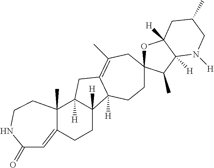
C1CC2([H])C([H])(CC3=C(C)CC4(OC5([H])C([H])(C4C)N([H])CC(C)C5)CCC23[H])C2(C)C1=CC(=O)NCC2
